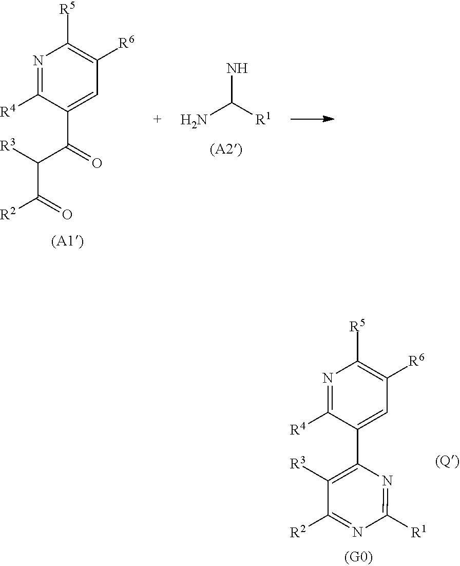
N1=C([R4])C(C2=C([R3])C([R2])=NC([R1])=N2)=CC([R6])=C1[R5].N1=C([R4])C(C(C([R3])C(=O)[R2])=O)=CC([R6])=C1[R5].NC([R1])N
